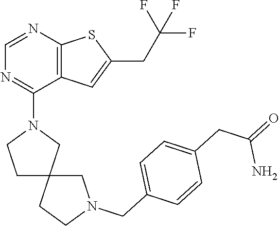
C1=NC2=C(C(N3CCC4(C3)CCN(CC3=CC=C(CC(=O)N)C=C3)C4)=N1)C=C(CC(F)(F)F)S2
